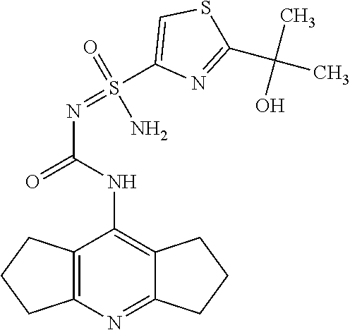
O=S(C1=CSC(C(C)(C)O)=N1)(=NC(=O)NC1=C2CCCC2=NC2=C1CCC2)N
